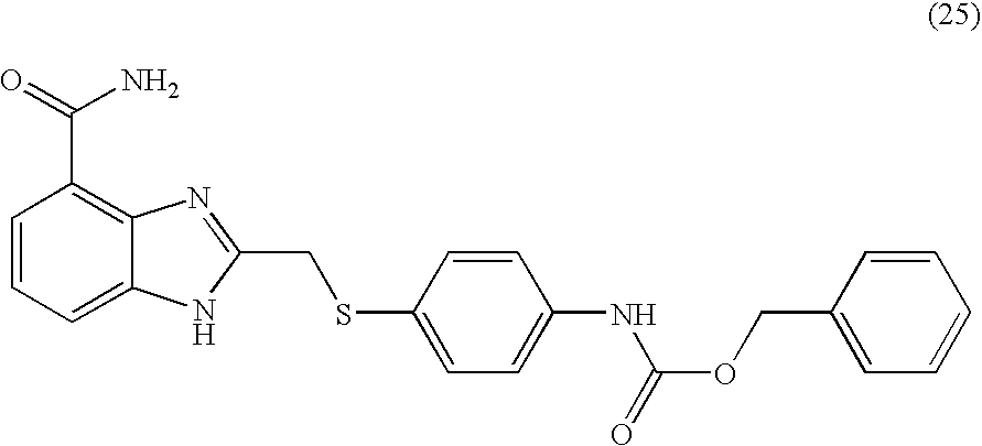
C1=CC=C2C(=C1C(=O)N)N=C(CSC1=CC=C(NC(OCC3=CC=CC=C3)=O)C=C1)[N H]2
